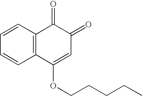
C1=CC=CC2=C1C(=O)C(=O)C=C2OCCCCC
